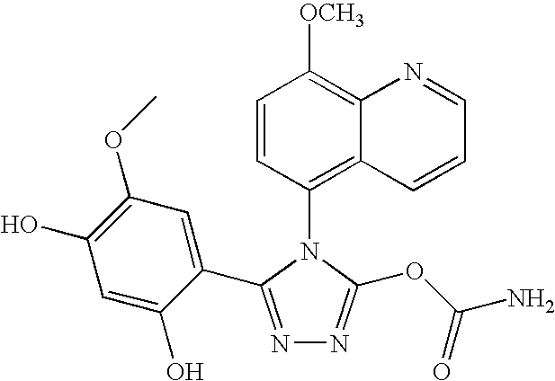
N1=C(C2=CC(OC)=C(O)C=C2O)N(C2=C3C(=C([OCH3])C=C2)N=CC=C3)C(OC(N)=O)=N1
